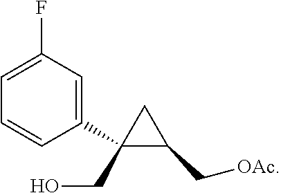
C1=C(F)C=C(C2(CO)C(C[OAc])C2)C=C1
